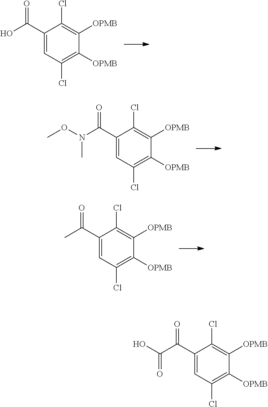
C1(C(O)=O)=CC(Cl)=C([OPMB])C([OPMB])=C1Cl.C1(C(N(OC)C)=O)=CC(Cl)=C([OPMB])C([OPMB])=C1Cl.C1(C(C)=O)=CC(Cl)=C([OPMB])C([OPMB])=C1Cl.C1(C(C(O)=O)=O)=CC(Cl)=C([OPMB])C([OPMB])=C1Cl
